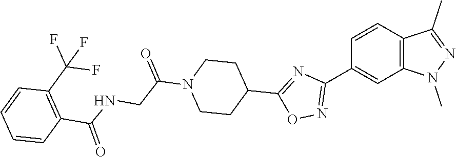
C12=C(N(C)N=C1C)C=C(C1=NOC(C3CCN(C(CNC(=O)C4=C(C(F)(F)F)C=CC=C4)=O)CC3)=N1)C=C2
